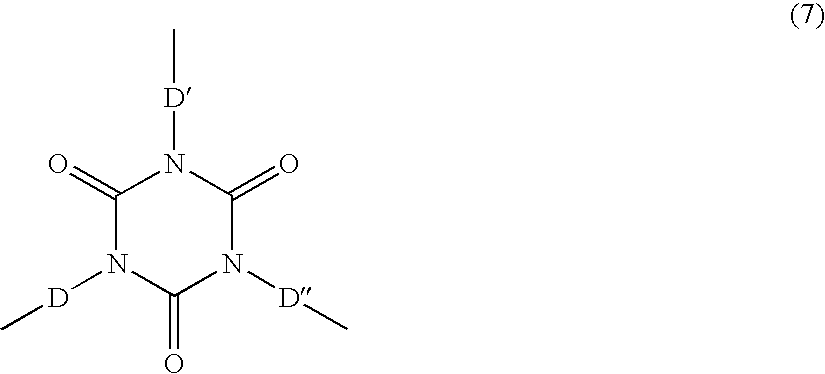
C1(=O)N([D]C)C(=O)N([D]C)C(=O)N1[D]C
